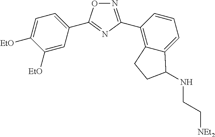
N1=C(C2=C3C(=CC=C2)C(NCC[NEt2])CC3)N=C(C2=CC=C([EtO])C([EtO])=C2)O1
